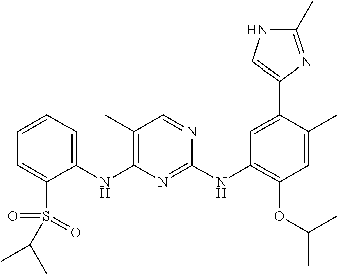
C1(NC2=C(C)C=NC(NC3=C(OC(C)C)C=C(C)C(C4=CNC(C)=N4)=C3)=N2)=CC=CC=C1S(=O)(=O)C(C)C
